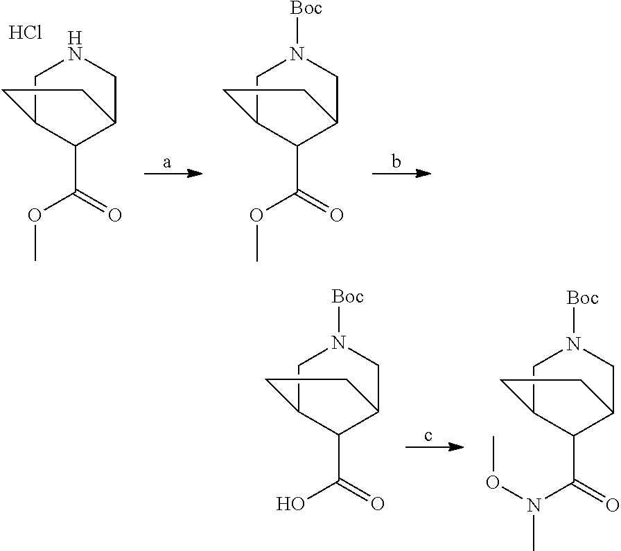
C1C2C(C(=O)OC)C(CN1)CC2.Cl.C1C2C(C(=O)OC)C(CN1[Boc])CC2.C1C2C(C(=O)O)C(CN1[Boc])CC2.C1C2C(C(=O)N(C)OC)C(CN1[Boc])CC2
